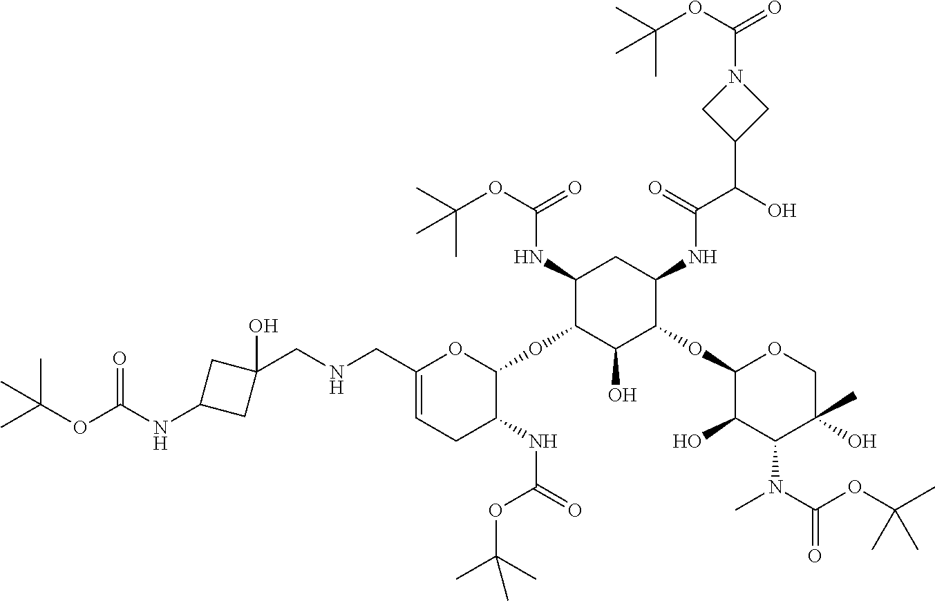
C1(NC(OC(C)(C)C)=O)C(OC2OC(CNCC3(O)CC(NC(OC(C)(C)C)=O)C3)=CCC2NC(=O)OC(C)(C)C)C(O)C(OC2C(O)C(N(C(OC(C)(C)C)=O)C)C(C)(O)CO2)C(NC(C(O)C2CN(C(OC(C)(C)C)=O)C2)=O)C1
